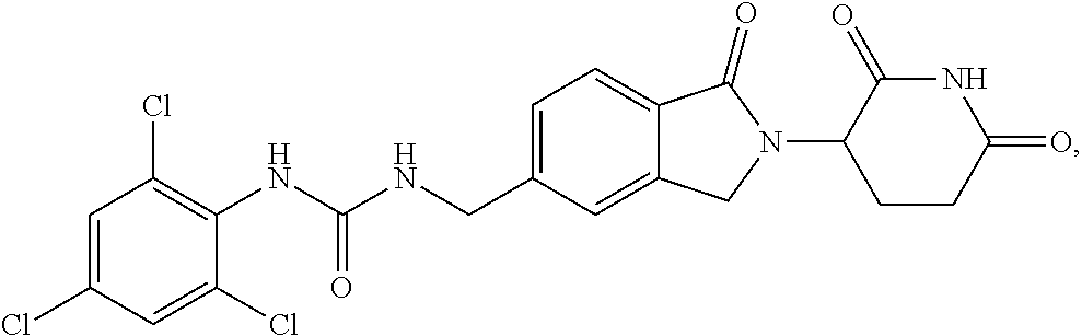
C1=C(CNC(NC2=C(Cl)C=C(Cl)C=C2Cl)=O)C=C2C(=C1)C(=O)N(C1CCC(=O)NC1=O)C2
